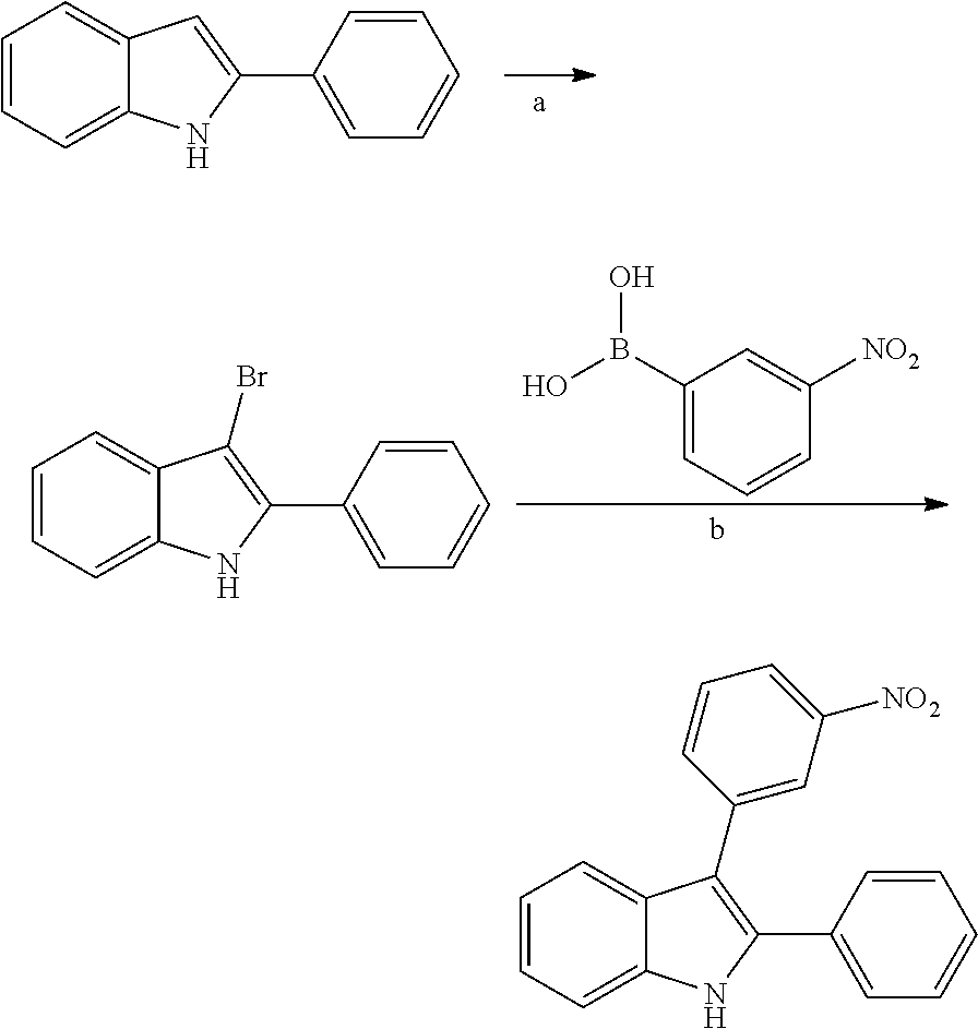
C1=CC=C2C(=C1)C=C(C1=CC=CC=C1)N2.C1=CC=C2C(=C1)C(Br)=C(C1=CC=CC=C1)N2.C1(B(O)O)=CC=CC([NO2])=C1.C1=CC=C2C(=C1)C(C1=CC([NO2])=CC=C1)=C(C1=CC=CC=C1)N2
